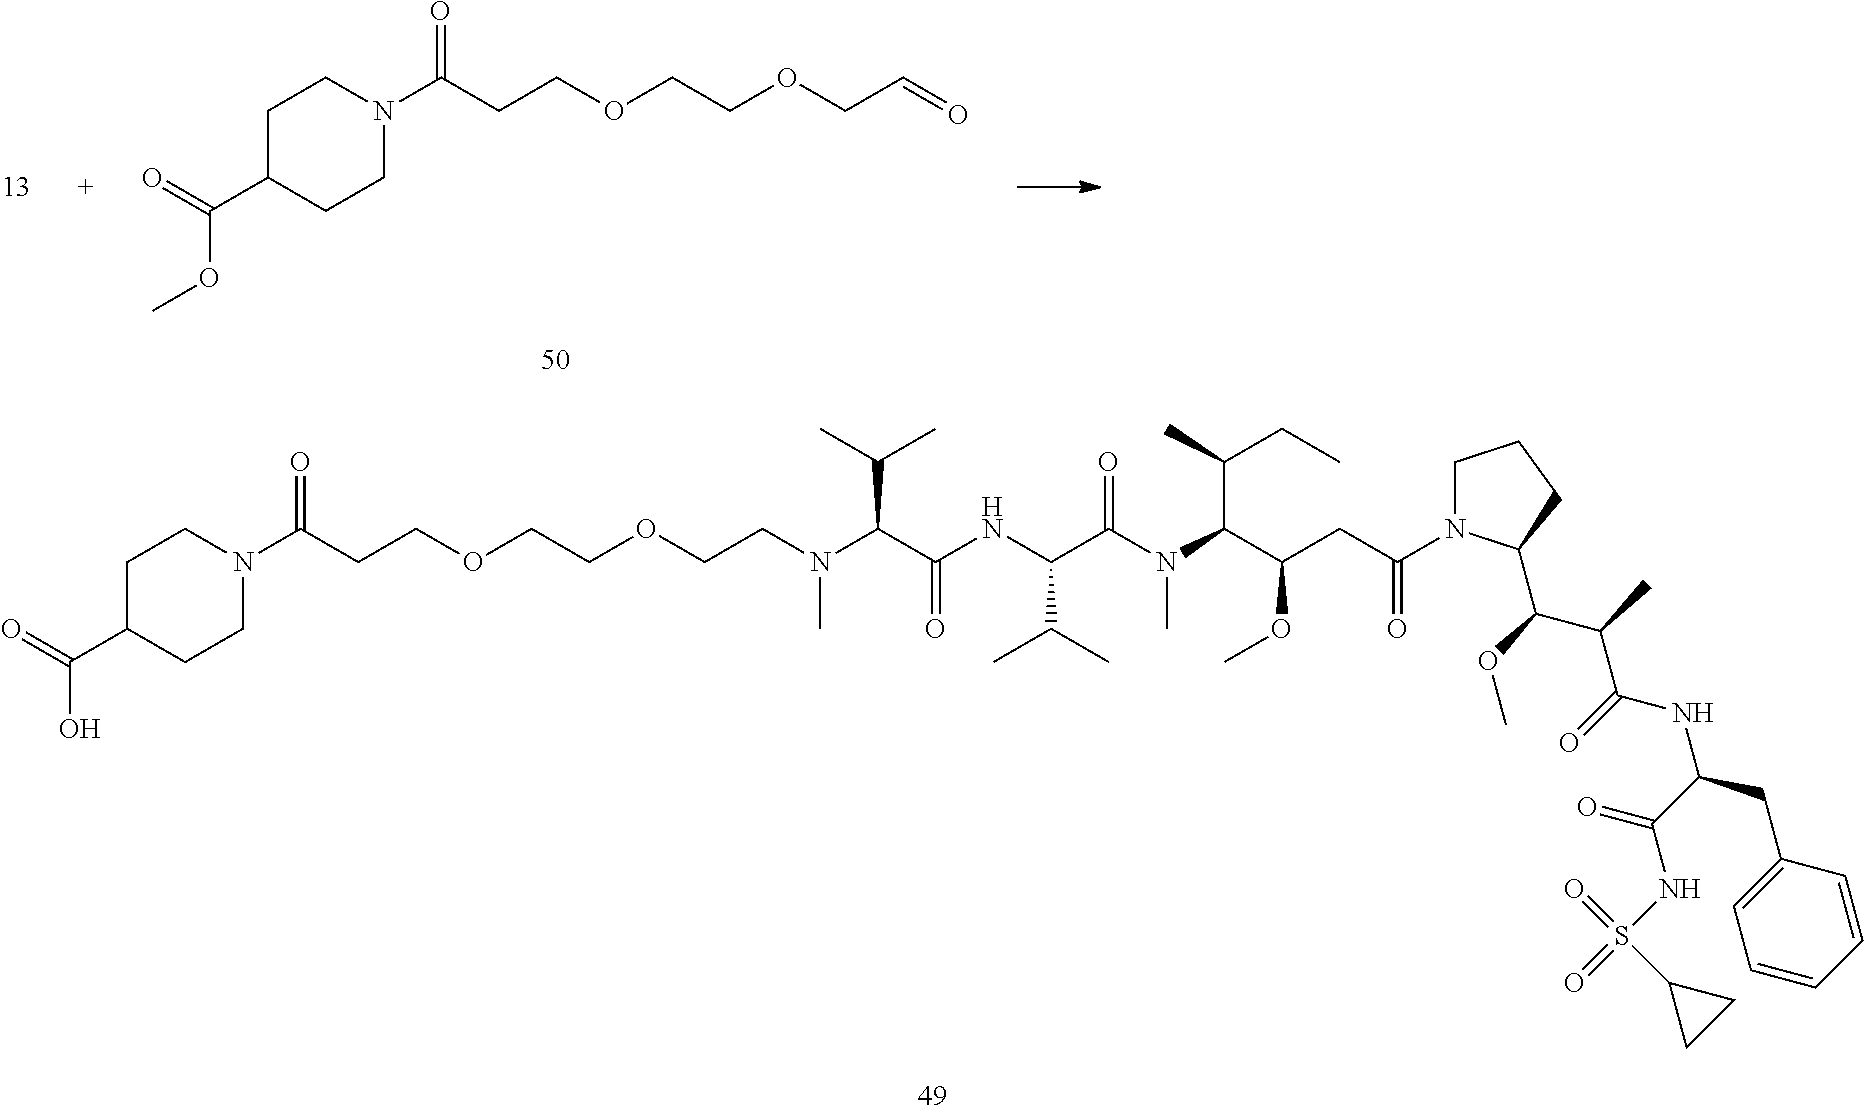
C1C(C(OC)=O)CCN(C(CCOCCOCC=O)=O)C1.C1C(C(=O)O)CCN(C(CCOCCOCCN(C(C(NC(C(N(C(C(CC(N2CCCC2C(C(C(NC(CC2=CC=CC=C2)C(=O)NS(=O)(=O)C2CC2)=O)C)OC)=O)OC)C(C)CC)C)=O)C(C)C)=O)C(C)C)C)=O)C1
